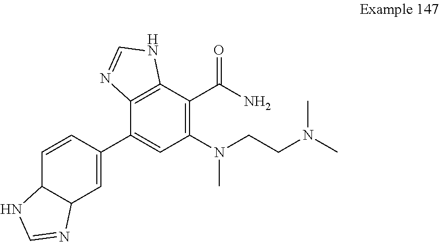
C1=C(C2=CC(N(CCN(C)C)C)=C(C(N)=O)C3=C2N=CN3)C=CC2C1N=CN2
